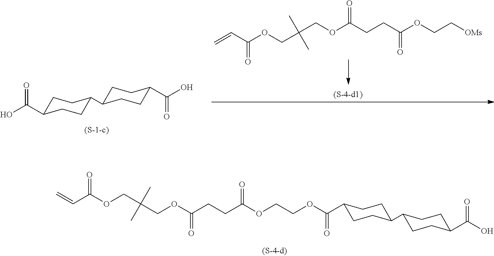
C1C(C(O)=O)CCC(C2CCC(C(O)=O)CC2)C1.O(C(CCC(OCC[OMs])=O)=O)CC(COC(C=C)=O)(C)C.O(C(C1CCC(C2CCC(C(O)=O)CC2)CC1)=O)CCOC(CCC(OCC(COC(C=C)=O)(C)C)=O)=O
